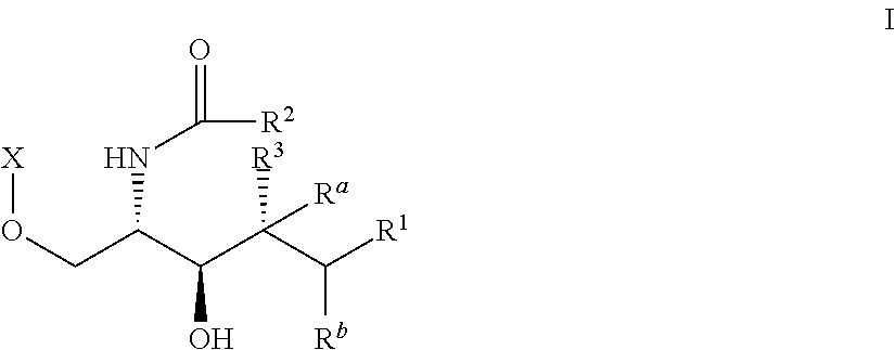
O(CC(C(C(C([R1])[Rb])([R3])[Ra])O)NC([R2])=O)[X]
